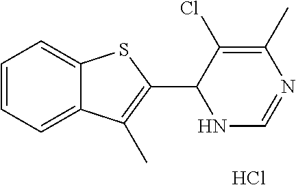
C1=CC=C2C(=C1)SC(C1NC=NC(C)=C1Cl)=C2C.Cl
